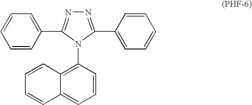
C1=CC(C2=NN=C(C3=CC=CC=C3)N2C2=C3C(=CC=C2)C=CC=C3)=CC=C1
